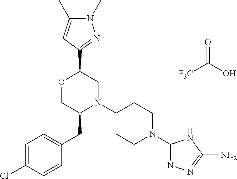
[F3C]C(O)=O.C1(C2OCC(CC3=CC=C(Cl)C=C3)N(C3CCN(C4=NN=C(N)N4)CC3)C2)=NN(C)C(C)=C1
